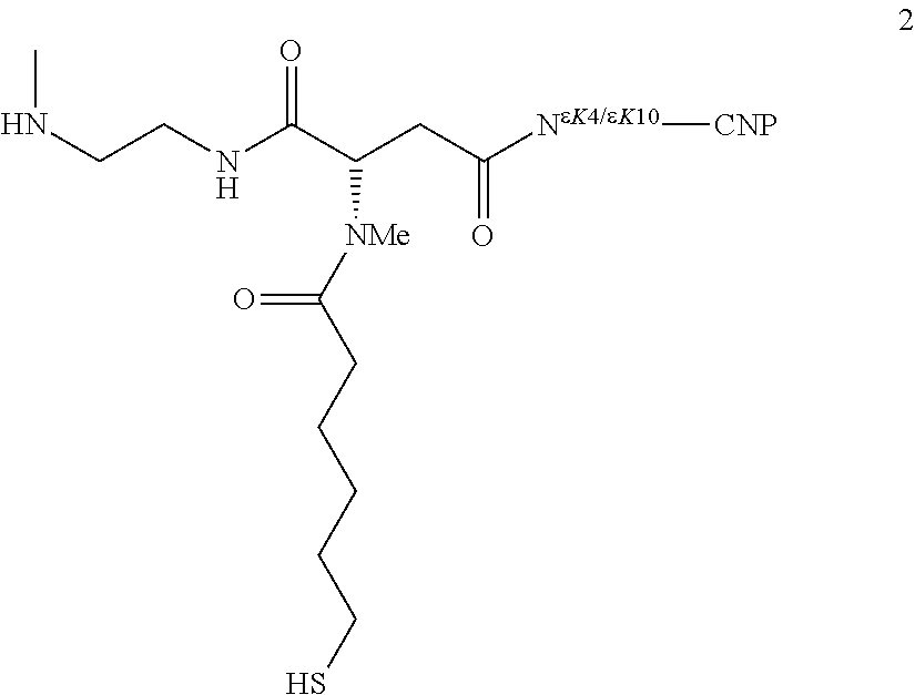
N(CCNC(C(CC(=O)[NeK4/eK10][CNP])[NMe]C(CCCCCS)=O)=O)C
